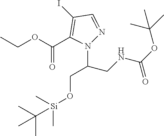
IC1=C(C(OCC)=O)N(C(CO[Si](C)(C)C(C)(C)C)CNC(OC(C)(C)C)=O)N=C1
